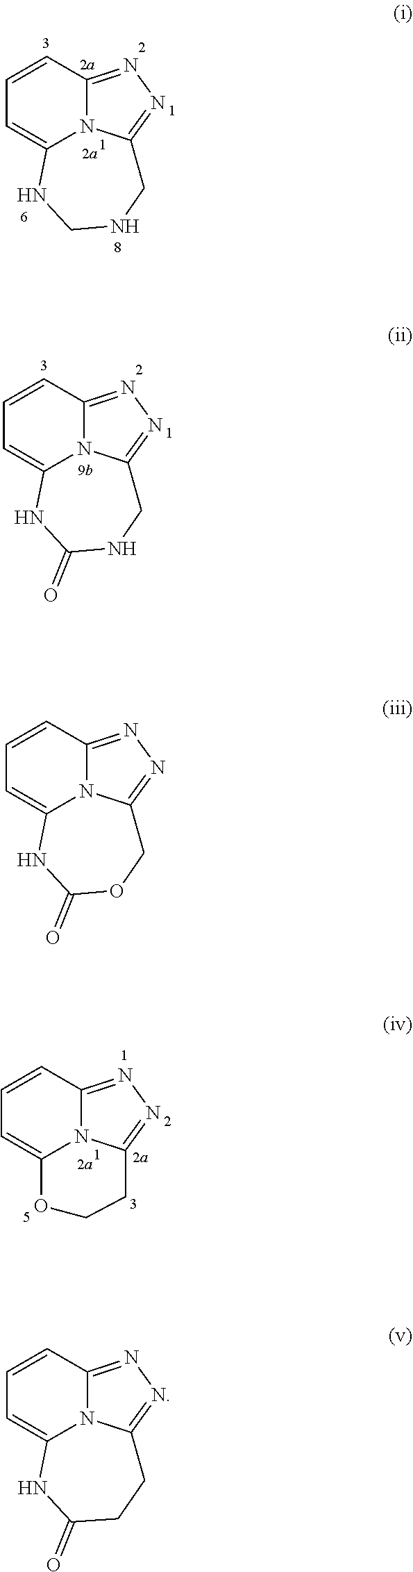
C1=CC2=NN=C3N2C(=C1)NCNC3.C1=CC2=NN=C3N2C(=C1)NC(=O)NC3.C1=CC2=NN=C3N2C(=C1)NC(=O)OC3.C1=CC2=NN=C3N2C(=C1)NC(=O)CC3.C1=CC2=NN=C3N2C(=C1)OCC3
